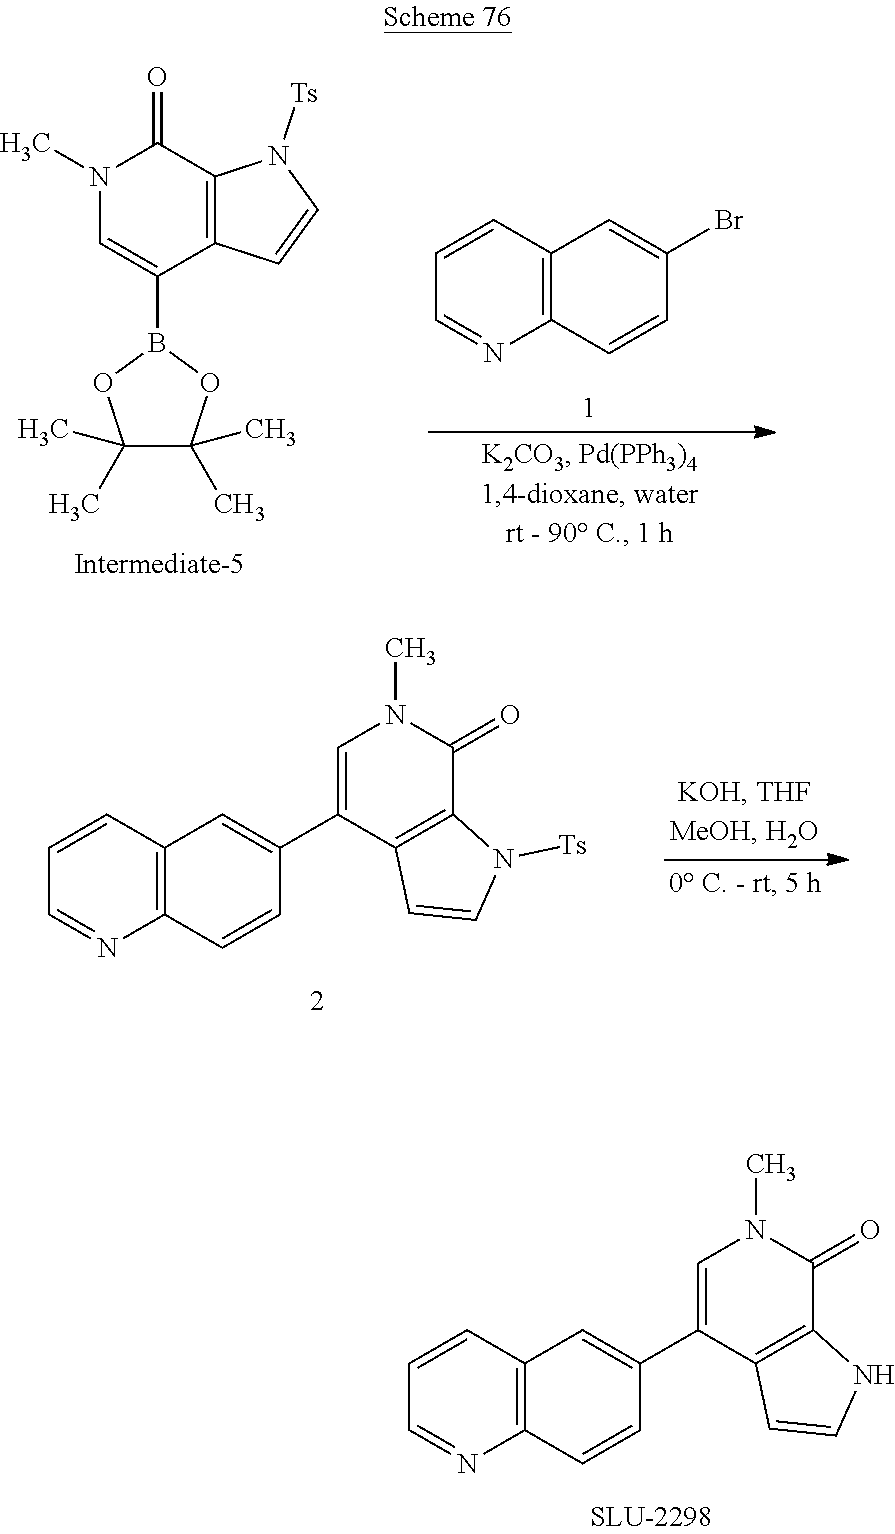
C12=C(C=CC=N1)C=C(C1=CN(C)C(=O)C3=C1C=CN3[Ts])C=C2.C12=C(C=CC=N1)C=C(C1=CN(C)C(=O)C3=C1C=CN3)C=C2.C12=C(C=CC=N1)C=C(Br)C=C2.N1(C)C=C(B2OC(C)(C)C(C)(C)O2)C2=C(C1=O)N([Ts])C=C2
